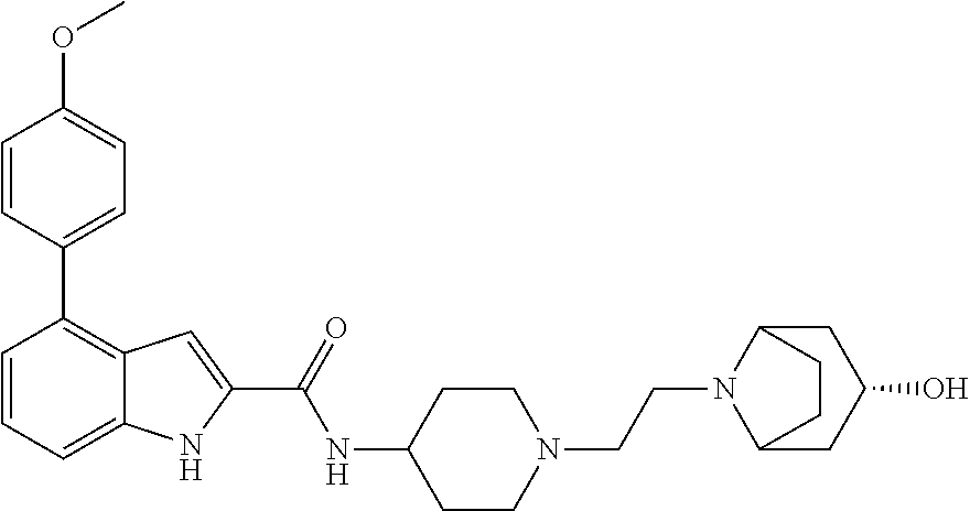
C1=CC=C2C(=C1C1=CC=C(OC)C=C1)C=C(C(=O)NC1CCN(CCN3C4CC(O)CC3CC4)CC1)N2
